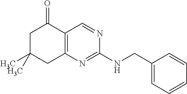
CC1(C)CC2=C(C(=O)C1)C=NC(NCC1=CC=CC=C1)=N2
